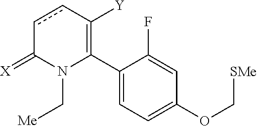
C1(C2=C([Y])ccC(=[X])N2C[Me])=CC=C(OC[SMe])C=C1F
